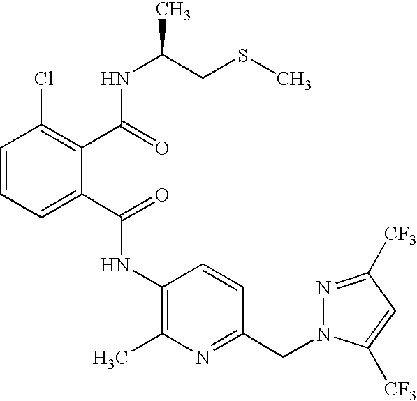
C1=CC=C(C(=O)NC2=C(C)N=C(CN3N=C([CF3])C=C3[CF3])C=C2)C(C(=O)NC(CSC)C)=C1Cl
